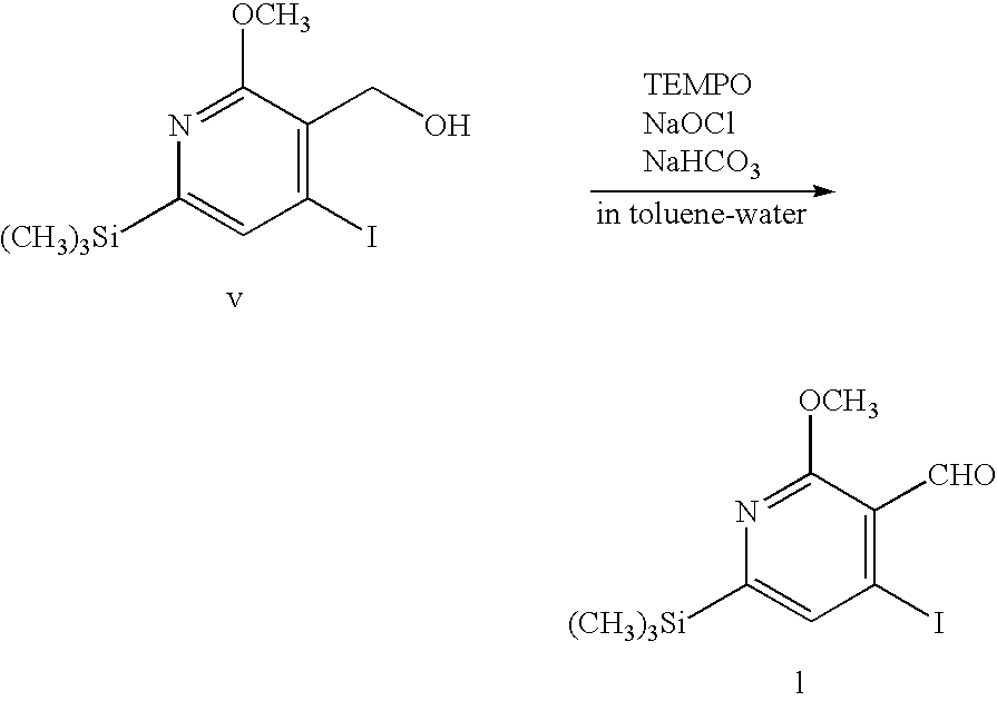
C1([(CH3)3Si])=CC(I)=C([CHO])C([OCH3])=N1.C1([(CH3)3Si])=CC(I)=C(CO)C([OCH3])=N1
